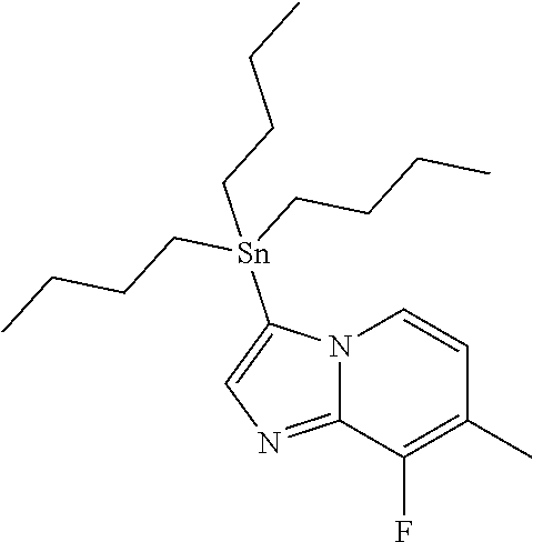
N12C(=NC=C1[Sn](CCCC)(CCCC)CCCC)C(F)=C(C)C=C2
